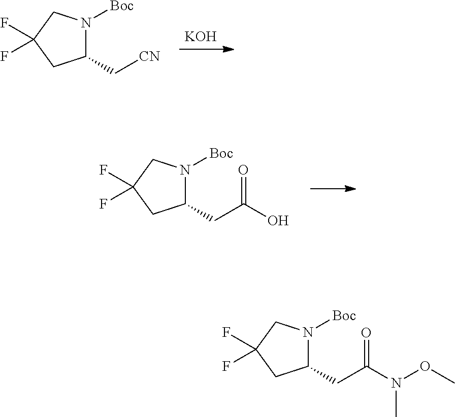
C1(C[CN])N([Boc])CC(F)(F)C1.[KOH].C1(CC(O)=O)N([Boc])CC(F)(F)C1.C1(CC(N(OC)C)=O)N([Boc])CC(F)(F)C1
